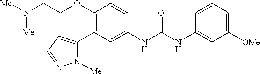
C1(OCCN([Me])[Me])=C(C2=CC=NN2[Me])C=C(NC(NC2=CC([OMe])=CC=C2)=O)C=C1
